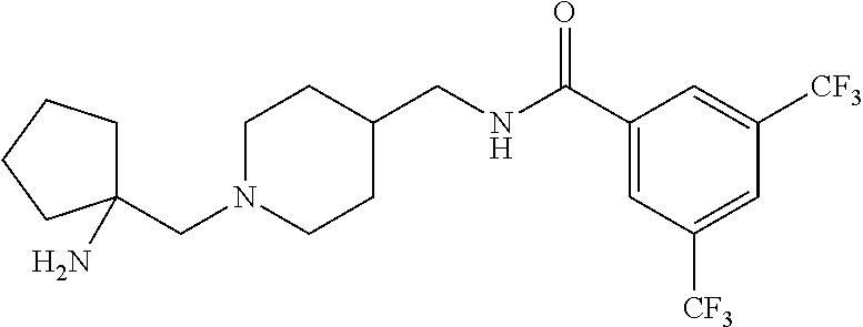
C1(CNC(C2=CC([CF3])=CC([CF3])=C2)=O)CCN(CC2(N)CCCC2)CC1
